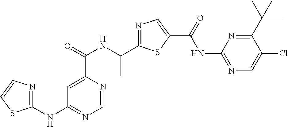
C1=NC(C(=O)NC(C2=NC=C(C(=O)NC3=NC=C(Cl)C(C(C)(C)C)=N3)S2)C)=CC(NC2=NC=CS2)=N1
